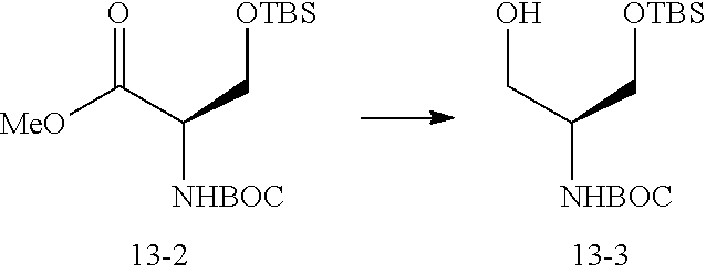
[MeO]C(C(C[OTBS])[NHBOC])=O.C(C(C[OTBS])[NHBOC])O
